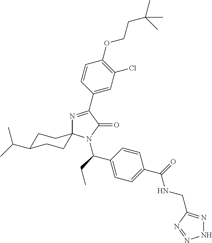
N1=C(C2=CC(Cl)=C(OCCC(C)(C)C)C=C2)C(=O)N(C(C2=CC=C(C(NCC3=NNN=N3)=O)C=C2)CC)C12CCC(C(C)C)CC2
